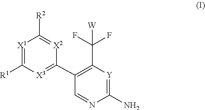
[X3]1=C(C2=C(C(F)(F)[W])[Y]=C(N)N=C2)[X2]=C([R2])[X1]=C1[R1]
